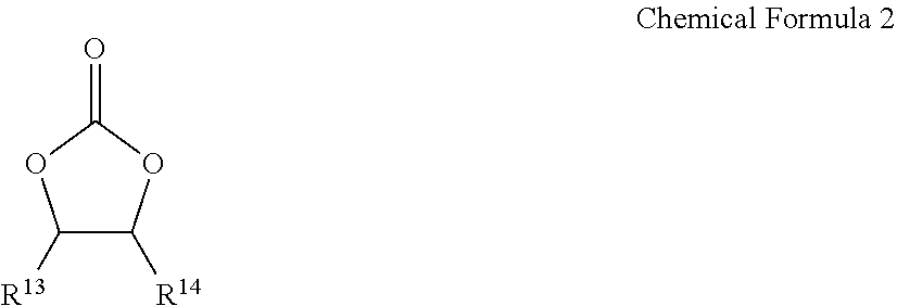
C1([R13])C([R14])OC(=O)O1
